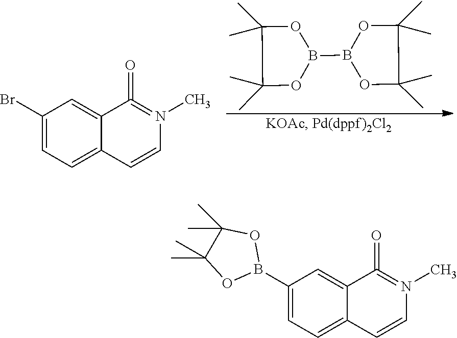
C1(B2OC(C)(C)C(C)(C)O2)=CC=C2C(=C1)C(=O)=N(C)C=C2.C1(C)(C)OB(B2OC(C)(C)C(C)(C)O2)OC1(C)C.C1(Br)=CC=C2C(=C1)C(=O)=N(C)C=C2
